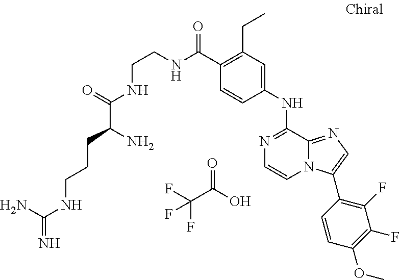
C(C1=C(CC)C=C(NC2=NC=CN3C2=NC=C3C2=C(F)C(F)=C(OC)C=C2)C=C1)(=O)NCCNC(C(N)CCCNC(=N)N)=O.C(C(O)=O)(F)(F)F
